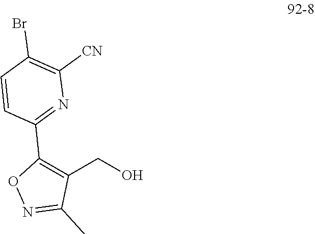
C1(CO)=C(C2=NC([CN])=C(Br)C=C2)ON=C1C
